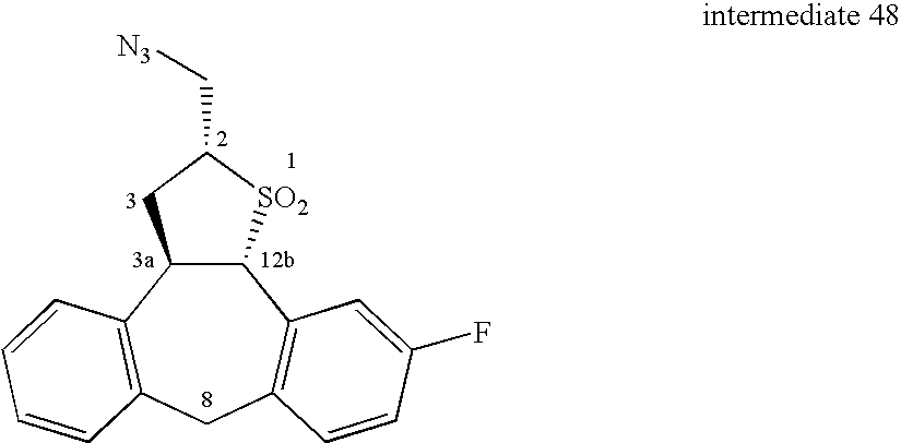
C12C(C3=C(CC4=C1C=C(F)C=C4)C=CC=C3)CC(C[N3])[SO2]2
